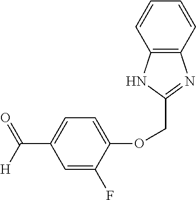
C1=C(F)C(OCC2=NC3=C(N2)C=CC=C3)=CC=C1C([H])=O
